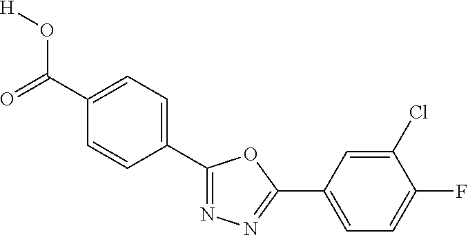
[H]OC(=O)C1=CC=C(C2=NN=C(C3=CC=C(F)C(Cl)=C3)O2)C=C1
